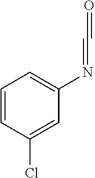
C1=CC(Cl)=CC(N=C=O)=C1
